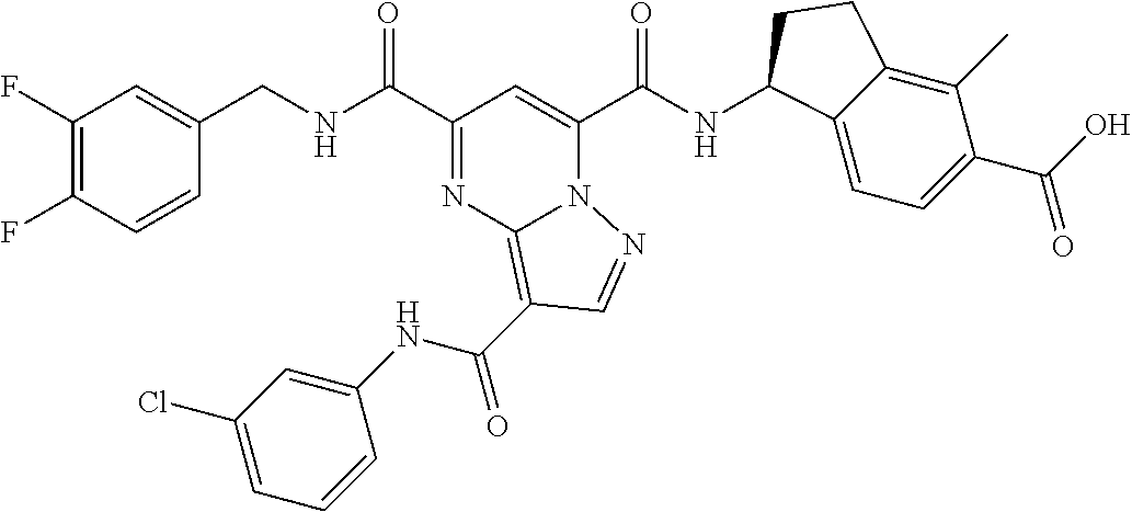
C1(F)=C(F)C=CC(CNC(C2=NC3=C(C(=O)NC4=CC(Cl)=CC=C4)C=NN3C(C(NC3C4=CC=C(C(O)=O)C(C)=C4CC3)=O)=C2)=O)=C1
